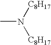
CN([C8H17])[C8H17]
